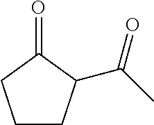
C1CC(C(C)=O)C(=O)C1
